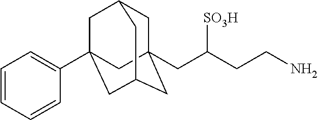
C1C2(CC(CCN)[SO3H])CC3CC(C4=CC=CC=C4)(CC1C3)C2
